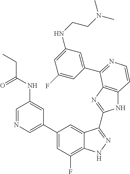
C1=C(C2=CC(F)=C3C(=C2)C(C2=NC4=C(N2)C=CN=C4C2=CC(NCCN(C)C)=CC(F)=C2)=NN3)C=C(NC(=O)CC)C=N1
